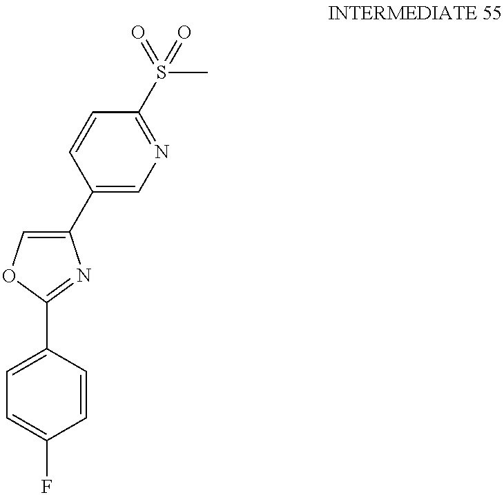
C1(C2=CN=C(S(=O)(=O)C)C=C2)=COC(C2=CC=C(F)C=C2)=N1
